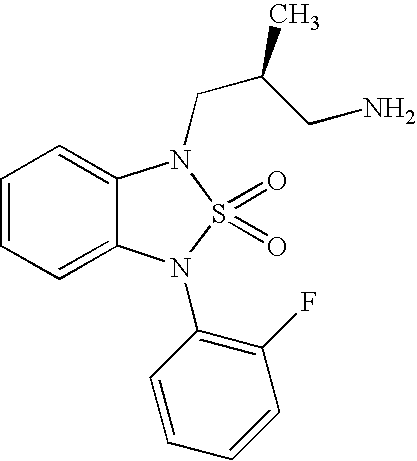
C1=CC=C2C(=C1)N(CC(CN)C)S(=O)(=O)N2C1=C(F)C=CC=C1
